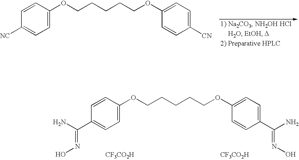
C1([NC])=CC=C(OCCCCCOC2=CC=C([CN])C=C2)C=C1.C1(C(=NO)N)=CC=C(OCCCCCOC2=CC=C(C(N)=NO)C=C2)C=C1.[CF3CO2H].[CF3CO2H]
